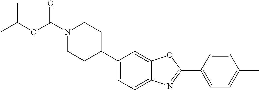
N1(C(OC(C)C)=O)CCC(C2=CC=C3C(=C2)OC(C2=CC=C(C)C=C2)=N3)CC1
